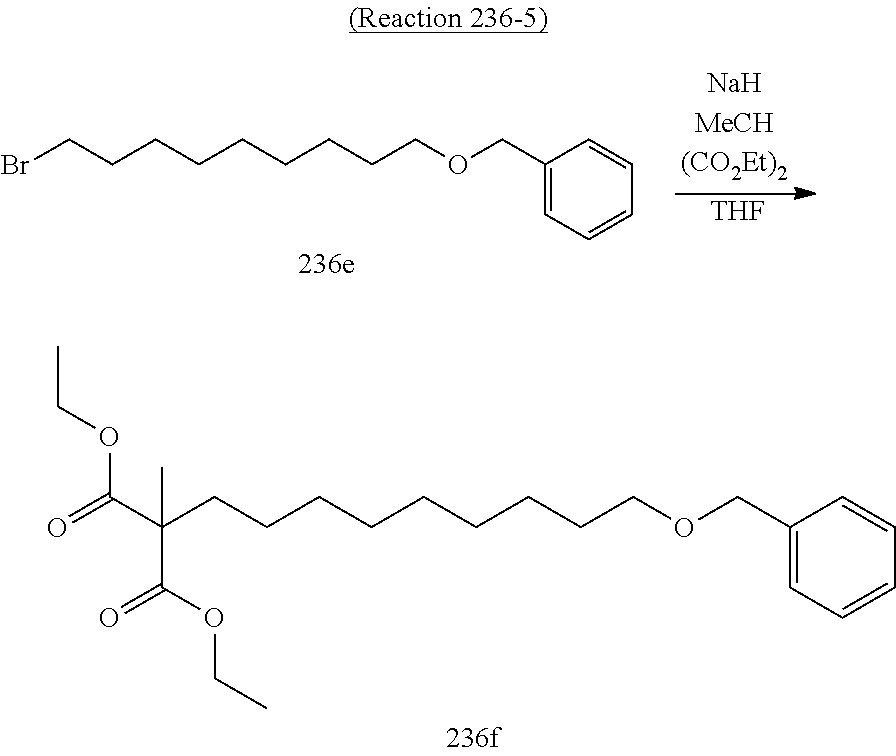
C1(COCCCCCCCCCBr)=CC=CC=C1.[THF].C1(COCCCCCCCCCC(C(=O)OCC)(C(OCC)=O)C)=CC=CC=C1
